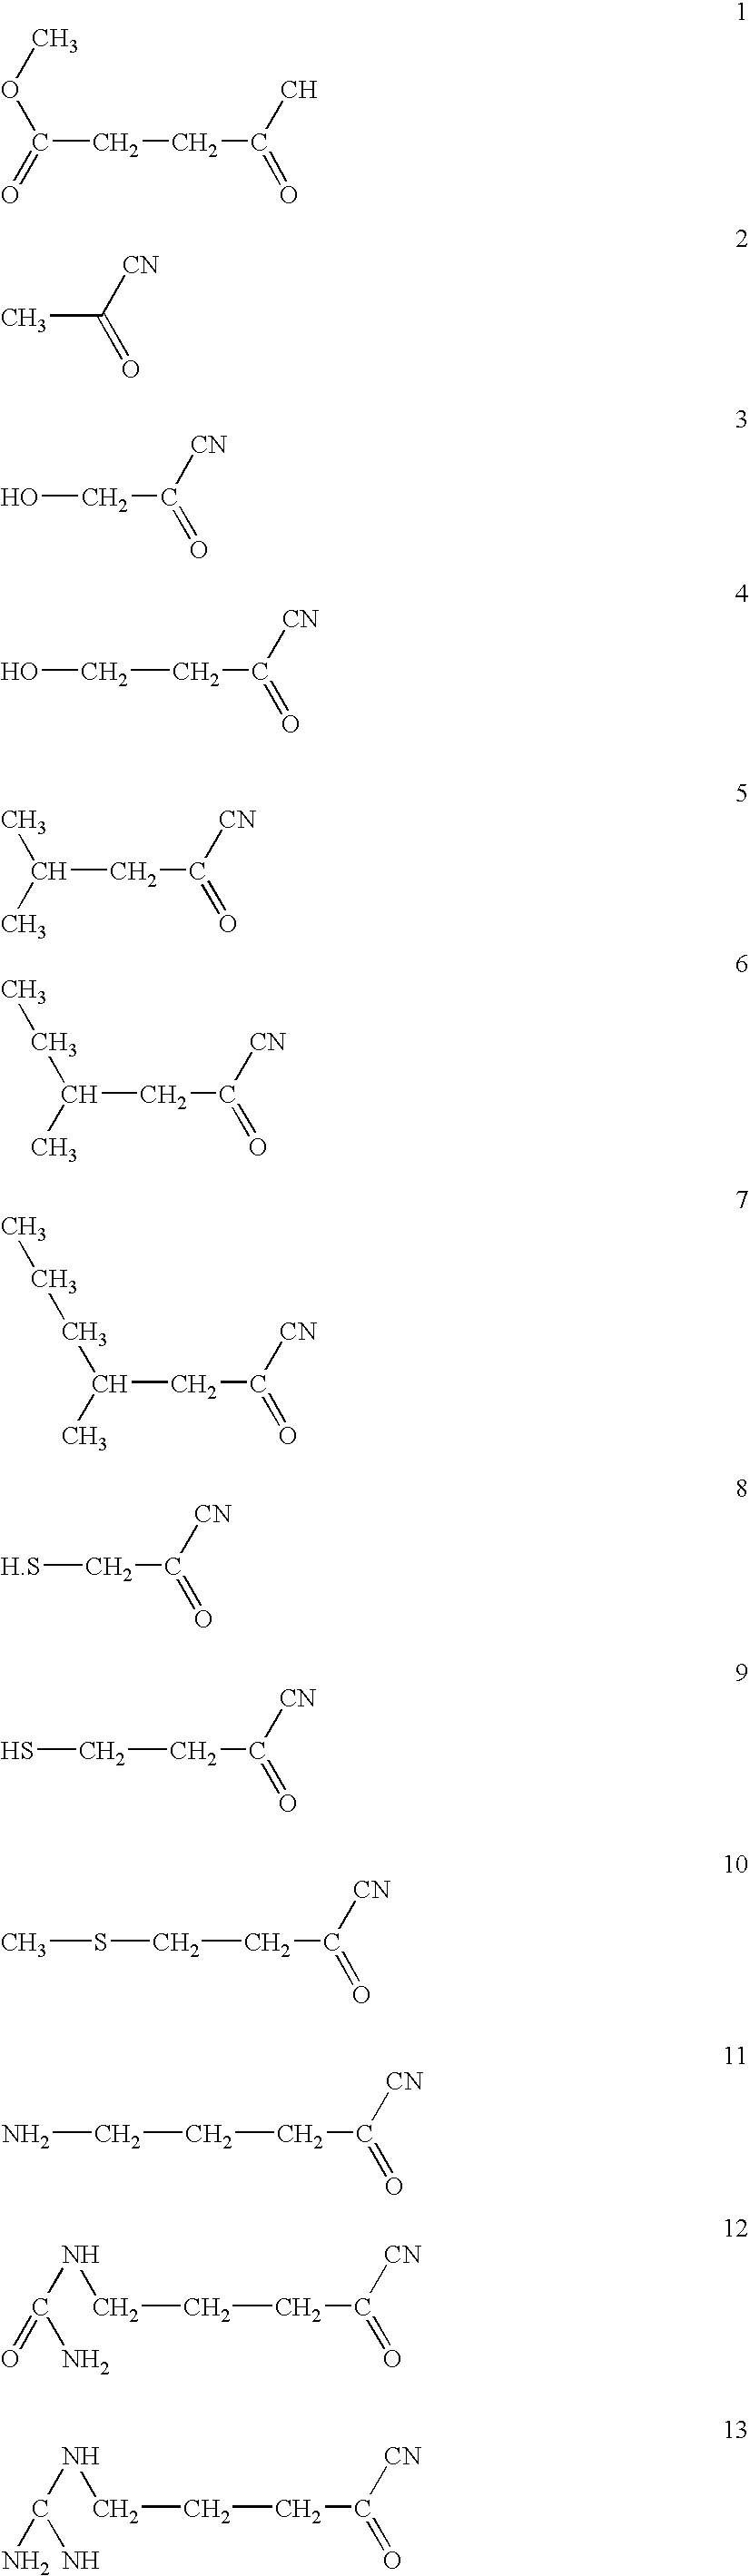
COC(=O)CCC(=O)C.CC([CN])=O.OCC([CN])=O.C(C([CN])=O)CO.C(CC(=O)[CN])(C)C.C(CC(=O)[CN])(C)CC.C(CC(=O)[CN])(C)CCC.[H.S]CC(=O)[CN].C(CC(=O)[CN])S.C(CC(=O)[CN])SC.C(CC(=O)[CN])CN.C(CC(=O)[CN])CNC(=O)N.C(CC(=O)[CN])CNC(N)N
